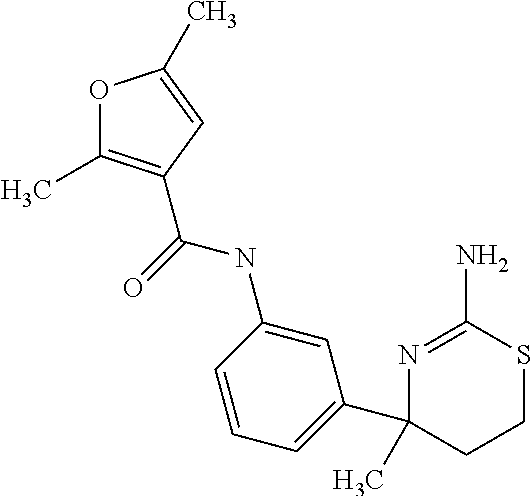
C1=C(NC(=O)C2=C(C)OC(C)=C2)C=CC=C1C1(C)CCSC(N)=N1
